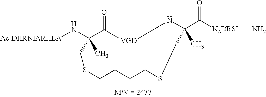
[Ac-DIIRNIARHLA]NC1(C)CSCCCCSCC(C([NLDRSI]N)=O)(C)N[VGD]C1=O
